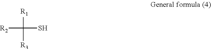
[R1]C(S)([R2])[R3]
